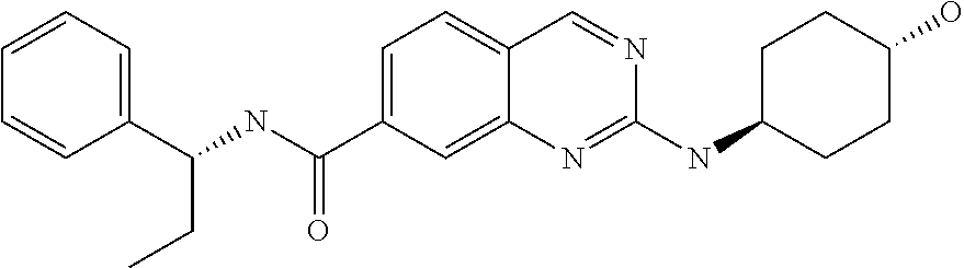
C1=C(C(NC(C2=CC=CC=C2)CC)=O)C=C2C(=C1)C=NC(NC1CCC(O)CC1)=N2
